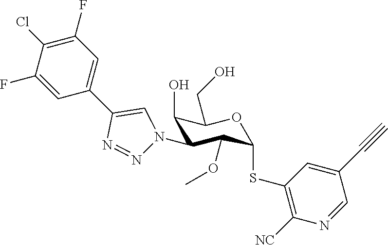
C1(O)C(N2N=NC(C3=CC(F)=C(Cl)C(F)=C3)=C2)C(OC)C(SC2=C([NC])N=CC(C#C)=C2)OC1CO
